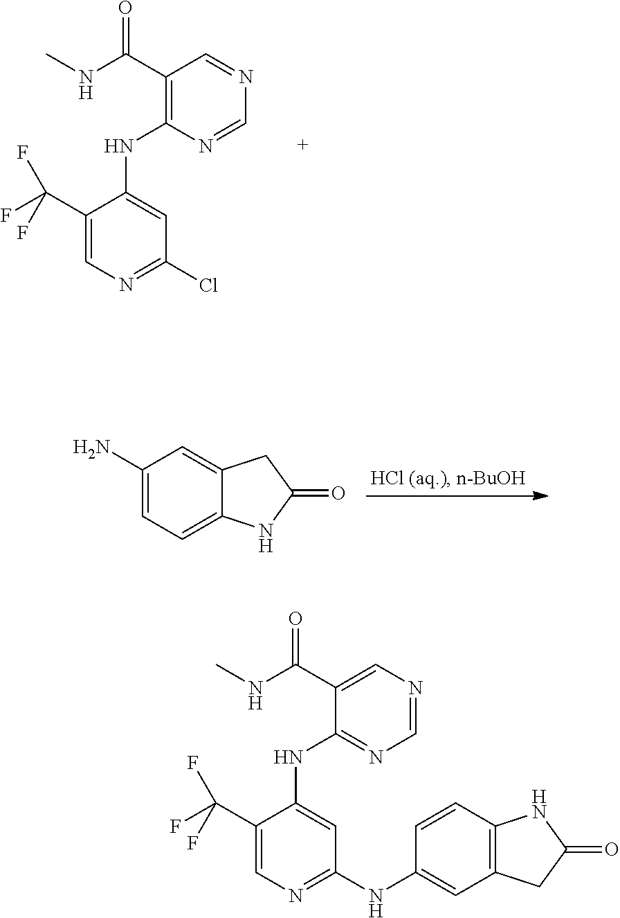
C1(C(NC)=O)=C(NC2=CC(Cl)=NC=C2C(F)(F)F)N=CN=C1.C1(N)=CC=C2C(=C1)CC(=O)N2.C1(C(NC)=O)=CN=CN=C1NC1=CC(NC2=CC3=C(C=C2)NC(=O)C3)=NC=C1C(F)(F)F
